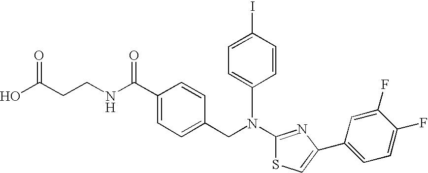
N(C1=NC(C2=CC=C(F)C(F)=C2)=CS1)(CC1=CC=C(C(NCCC(O)=O)=O)C=C1)C1=CC=C(I)C=C1
